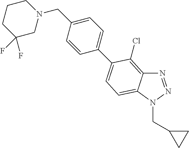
N1=NN(CC2CC2)C2=CC=C(C3=CC=C(CN4CCCC(F)(F)C4)C=C3)C(Cl)=C12
